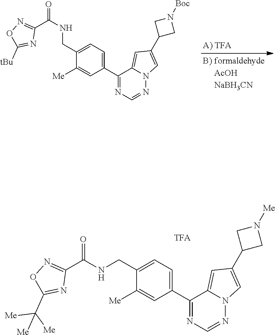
N(CC1=CC=C(C2=NC=NN3C2=CC(C2CN([Boc])C2)=C3)C=C1[Me])C(=O)C1=NOC([tBu])=N1.C(C1=CC=C(C2=NC=NN3C2=CC(C2CN([Me])C2)=C3)C=C1[Me])NC(C1=NOC(C([Me])([Me])[Me])=N1)=O
